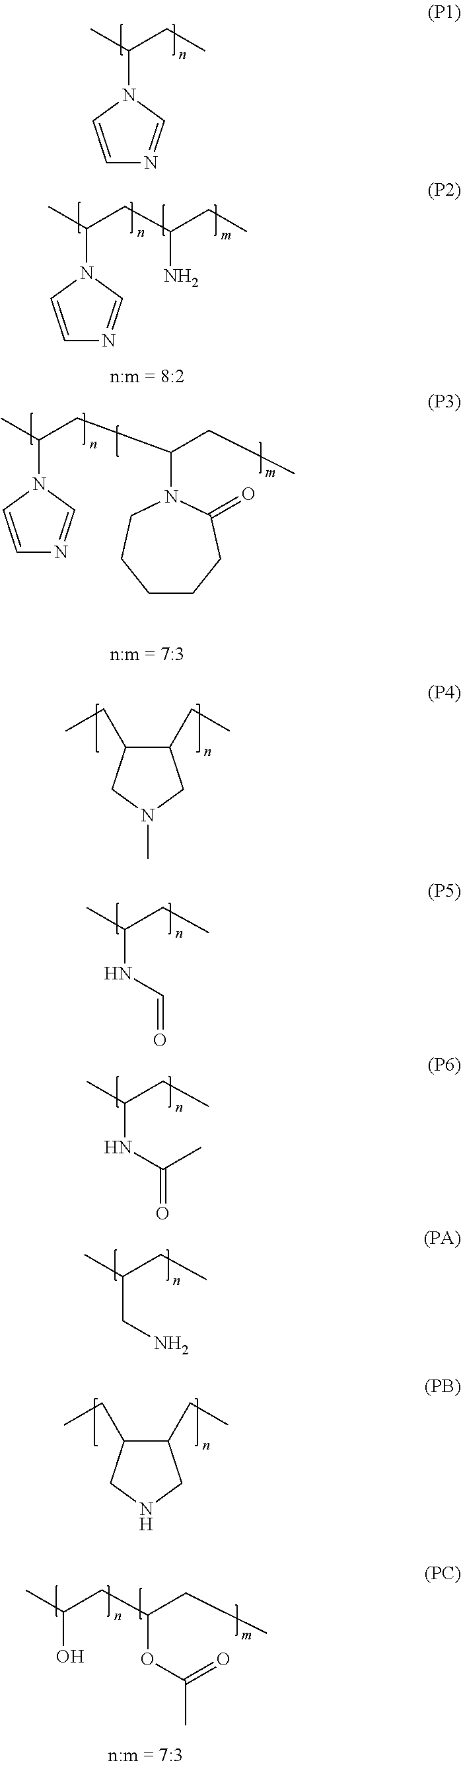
C1=CN(C(C)CC)C=N1.C1=CN(C(C)CC(N)CC)C=N1.C1(CC)C(CC)CN(C)C1.N(C(C)CC)C=O.N(C(C)CC)C(=O)C.C(C(C)CC)N.C1(CC)C(CC)CNC1.C1=CN(C(C)CC(N2CCCCCC2=O)CC)C=N1.C(C)(CC(OC(C)=O)CC)O
